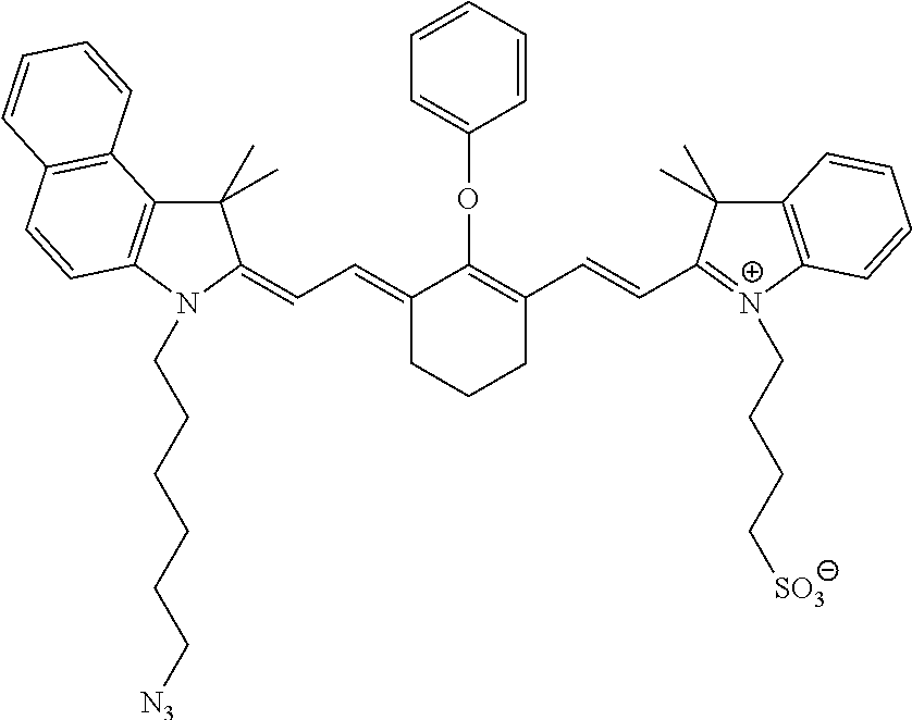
C1(C)(C)C2=C(N(CCCCCC[N3])C1=CC=C1CCCC(C=CC3=[N+](CCCC[SO3])C4=C(C3(C)C)C=CC=C4)=C1OC1=CC=CC=C1)C=CC1=C2C=CC=C1
